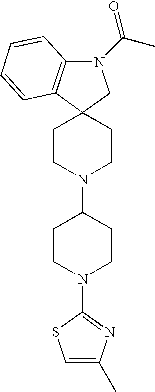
C12(CCN(C3CCN(C4=NC(C)=CS4)CC3)CC1)CN(C(C)=O)C1=C2C=CC=C1
